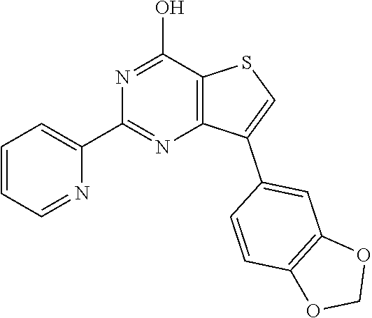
N1=C(O)C2=C(N=C1C1=CC=CC=N1)C(C1=CC3=C(C=C1)OCO3)=CS2
